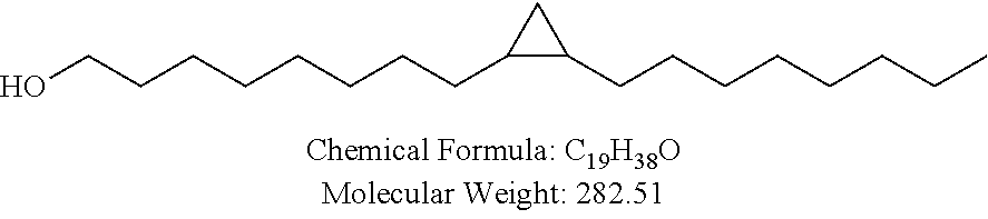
OCCCCCCCCC1C(CCCCCCCC)C1
